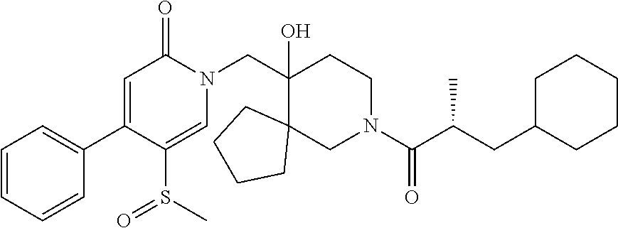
C1(C2=CC=CC=C2)=CC(=O)N(CC2(O)C3(CCCC3)CN(C(=O)C(CC3CCCCC3)C)CC2)C=C1S(=O)C
